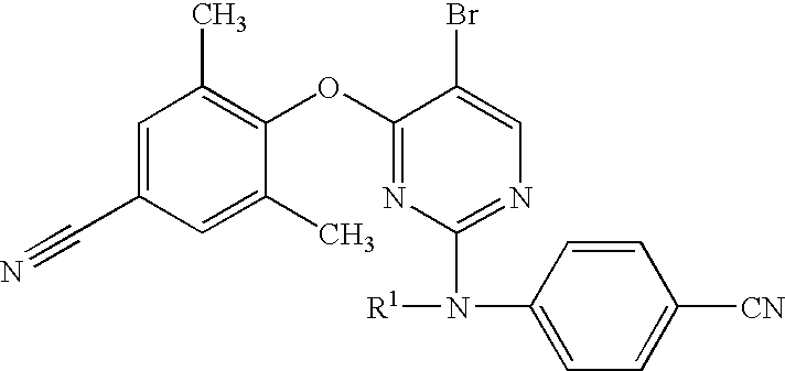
C1=C(C#N)C=C(C)C(OC2=NC(N([R1])C3=CC=C([CN])C=C3)=NC=C2Br)=C1C
